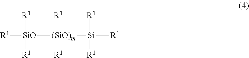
[R1][SiO]([R1])([R1])[(SiO)m]([Si]([R1])([R1])[R1])([R1])[R1]
